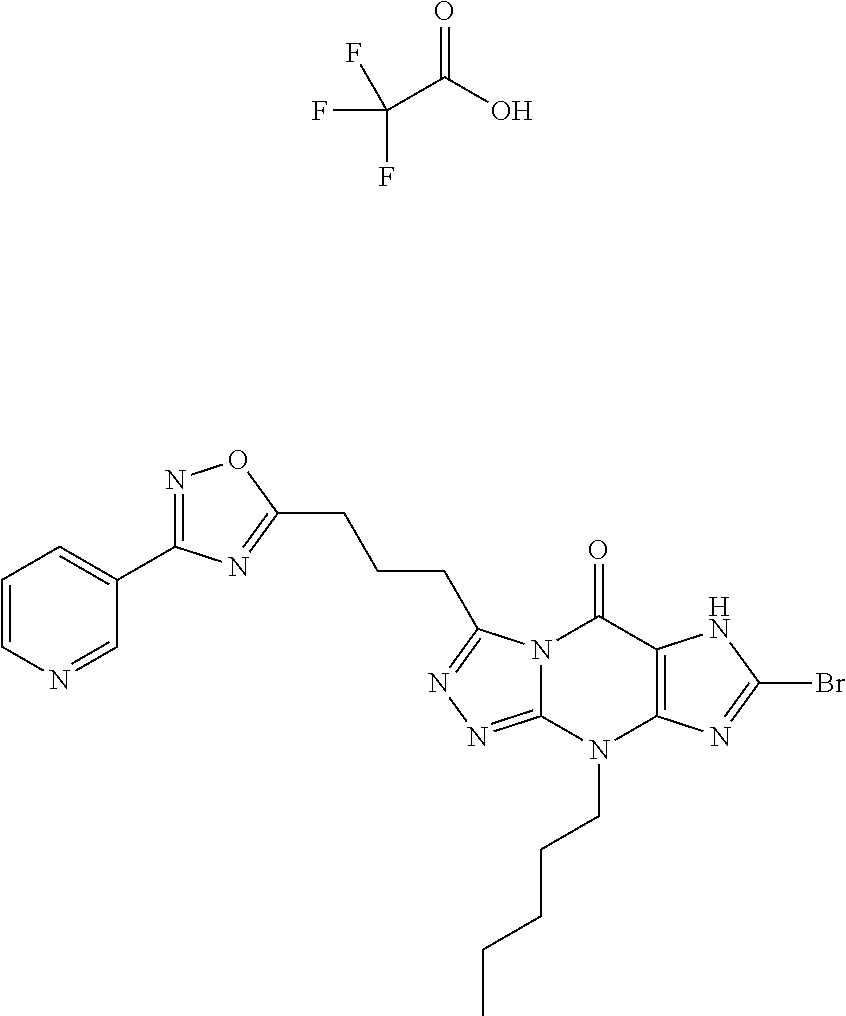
C(C(O)=O)(F)(F)F.C1=CN=CC(C2=NOC(CCCC3=NN=C4N3C(=O)C3=C(N4CCCCC)N=C(Br)N3)=N2)=C1
